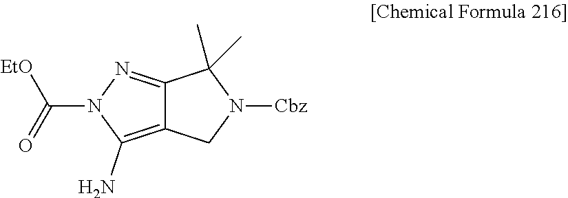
C12=NN(C(=O)[EtO])C(N)=C1CN([Cbz])C2(C)C
